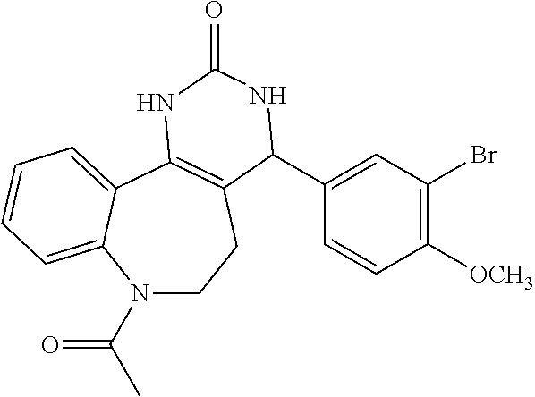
N1(C(C)=O)CCC2=C(C3=CC=CC=C13)NC(=O)NC2C1=CC(Br)=C([OCH3])C=C1
